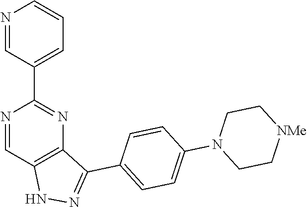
N1=CC2=C(N=C1C1=CC=CN=C1)C(C1=CC=C(N3CC[NMe]CC3)C=C1)=NN2
